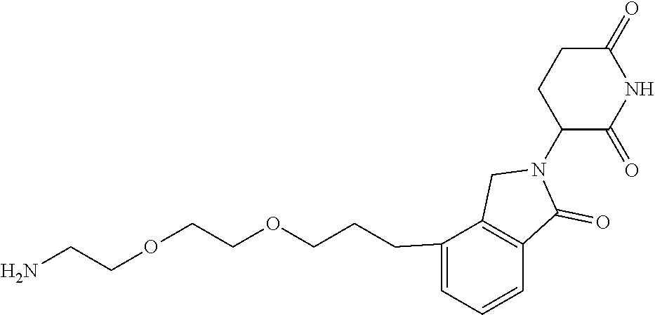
C1=C(CCCOCCOCCN)C2=C(C=C1)C(=O)N(C1C(=O)NC(=O)CC1)C2
